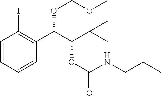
C1=CC=CC(C(C(C(C)C)OC(=O)NCCC)OCOC)=C1I
